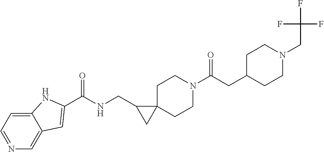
C1C2(CCN(C(CC3CCN(CC(F)(F)F)CC3)=O)C1)C(CNC(=O)C1=CC3=CN=CC=C3N1)C2
